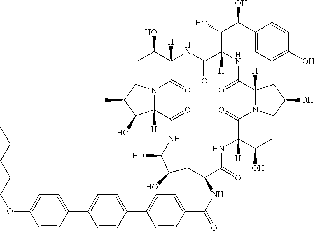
C1(C(C(C2([H])NC(=O)C3([H])N(C(=O)C(C(C)O)([H])NC(=O)C(NC(=O)C4=CC=C(C5=CC=C(C6=CC=C(OCCCCC)C=C6)C=C5)C=C4)CC(O)C(O)NC(=O)C4([H])N(C(=O)C(C(C)O)([H])NC2=O)CC(C)C4O)CC(O)C3)O)O)=CC=C(O)C=C1
